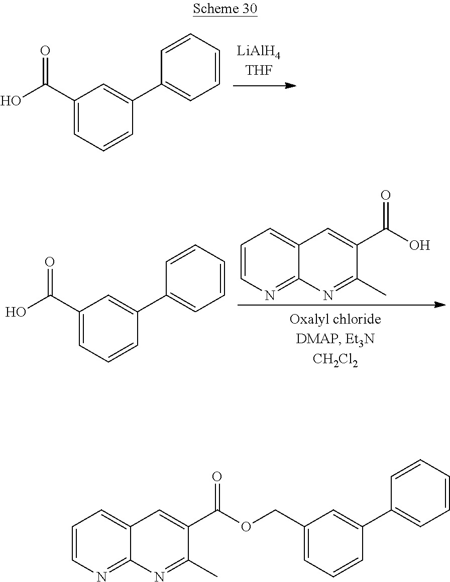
OC(C1=CC=CC(C2=CC=CC=C2)=C1)=O.C1=CN=C2C(=C1)C=C(C(O)=O)C(C)=N2.OC(C1=CC=CC(C2=CC=CC=C2)=C1)=O.C1=CN=C2C(=C1)C=C(C(OCC1=CC=CC(C3=CC=CC=C3)=C1)=O)C(C)=N2
